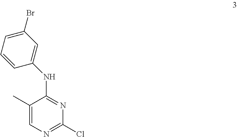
C1(C)=CN=C(Cl)N=C1NC1=CC(Br)=CC=C1
